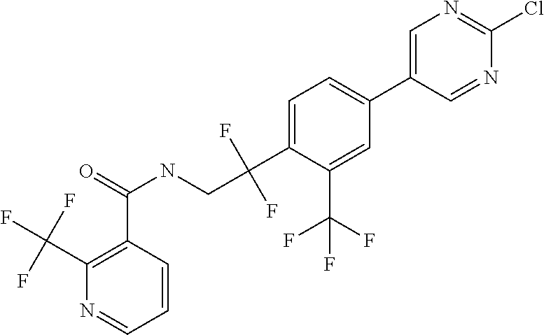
C1=C(C2=CC=C(C(F)(F)CNC(C3=C(C(F)(F)F)N=CC=C3)=O)C(C(F)(F)F)=C2)C=NC(Cl)=N1
